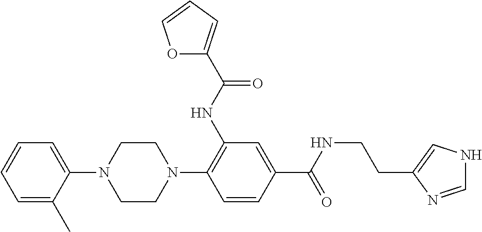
C1=C(C)C(N2CCN(C3=C(NC(=O)C4=CC=CO4)C=C(C(=O)NCCC4=CNC=N4)C=C3)CC2)=CC=C1
